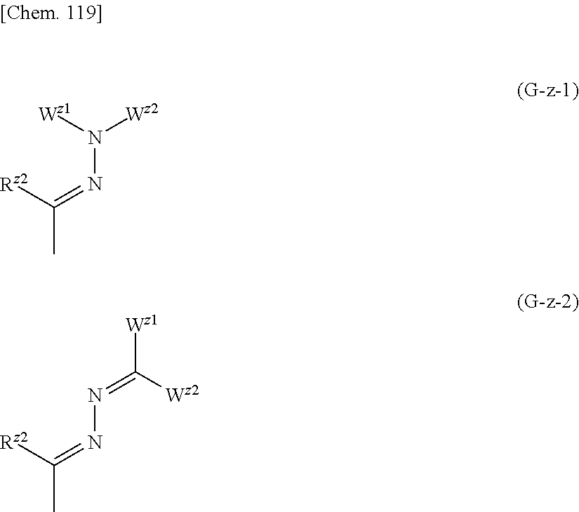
C(C)([Rz2])=NN([Wz2])[Wz1].C(C)([Rz2])=NN=C([Wz1])[Wz2]
